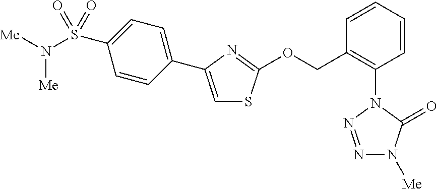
C1=CC(C2=CSC(OCC3=C(N4N=NN([Me])C4=O)C=CC=C3)=N2)=CC=C1S(N([Me])[Me])(=O)=O
